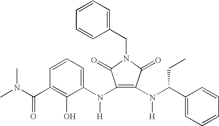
C1(N(C2=CC=CC(C(N(C)C)=O)=C2O)[H])=C(N([H])C(C2=CC=CC=C2)CC)C(=O)N(CC2=CC=CC=C2)C1=O
